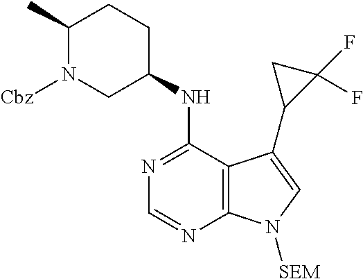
N(C1=NC=NC2=C1C(C1C(F)(F)C1)=CN2[SEM])C1CCC(C)N([Cbz])C1
